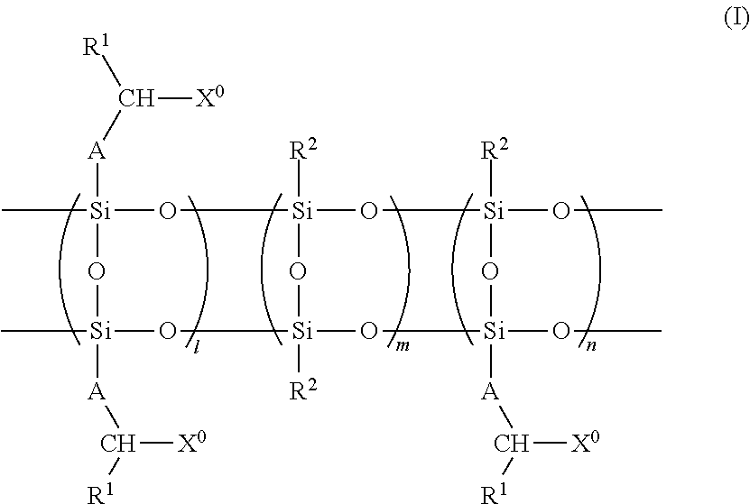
C[Si]1([A]C([R1])[X0])O[Si]2([R2])O[Si](OC)([R2])O[Si](OC)([A]C([R1])[X0])O[Si]([R2])(O[Si](C)([A]C([R1])[X0])O1)O2
